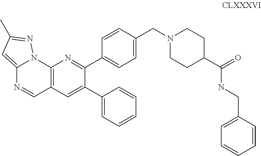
C12=CC(C)=NN1C1=C(C=N2)C=C(C2=CC=CC=C2)C(C2=CC=C(CN3CCC(C(NCC4=CC=CC=C4)=O)CC3)C=C2)=N1
